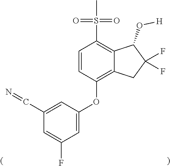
C1(C=N)=CC(OC2=C3C(=C(S(=O)(=O)C)C=C2)C(O[H])C(F)(F)C3)=CC(F)=C1
